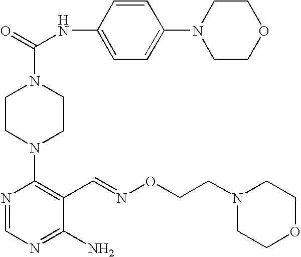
C1(N2CCN(C(=O)NC3=CC=C(N4CCOCC4)C=C3)CC2)=C(C=NOCCN2CCOCC2)C(N)=NC=N1
